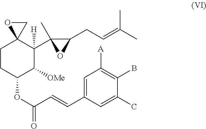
C1CC(OC(=O)C=CC2=CC([A])=C(B)C(C)=C2)C([OMe])C([H])(C2(C)C(CC=C(C)C)O2)C12OC2
